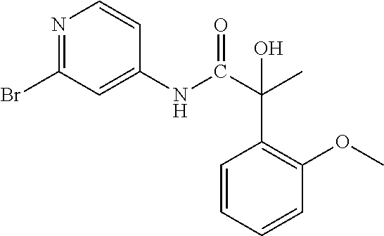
N1=C(Br)C=C(NC(C(C)(C2=C(OC)C=CC=C2)O)=O)C=C1
